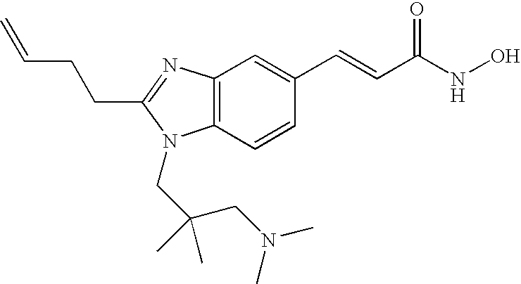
C12=C(C=CC(C=CC(=O)NO)=C1)N(CC(CN(C)C)(C)C)C(CCC=C)=N2
